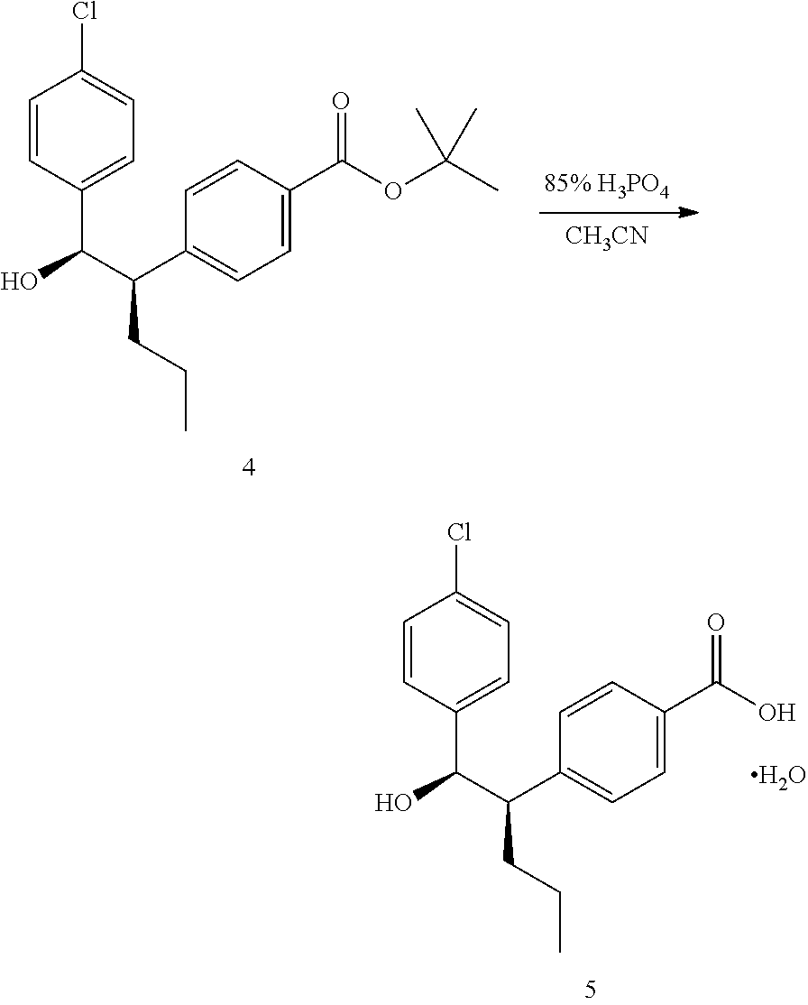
[CH3CN].C1=C(C(C(O)C2=CC=C(Cl)C=C2)CCC)C=CC(C(OC(C)(C)C)=O)=C1.C1=C(C(C(C2=CC=C(Cl)C=C2)O)CCC)C=CC(C(O)=O)=C1.O
